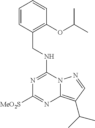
N(C1=NC([MeO2S])=NC2=C(C(C)C)C=NN12)CC1=C(OC(C)C)C=CC=C1
